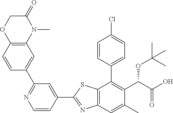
C1=CC(C2=C(C(OC(C)(C)C)C(=O)O)C(C)=CC3=C2SC(C2=CC(C4=CC5=C(C=C4)OCC(=O)N5C)=NC=C2)=N3)=CC=C1Cl
